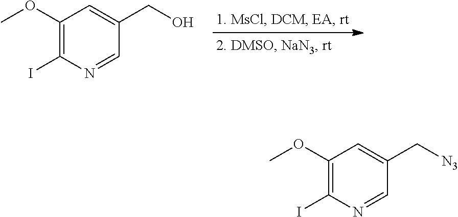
C1(OC)=C(I)N=CC(CO)=C1.C1(OC)=C(I)N=CC(C[N3])=C1
